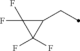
C1(CC)C(F)(F)C1(F)F
